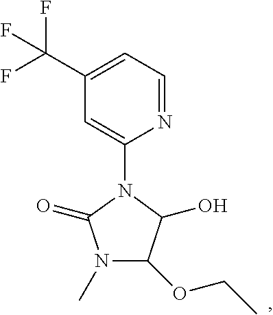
N1=CC=C(C(F)(F)F)C=C1N1C(=O)N(C)C(OCC)C1O
